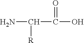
NC([R])C(=O)O
